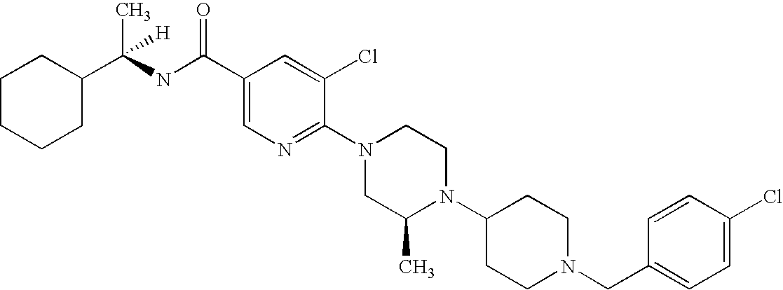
C1(Cl)=CC=C(CN2CCC(N3C(C)CN(C4=NC=C(C(NC(C5CCCCC5)([H])C)=O)C=C4Cl)CC3)CC2)C=C1
